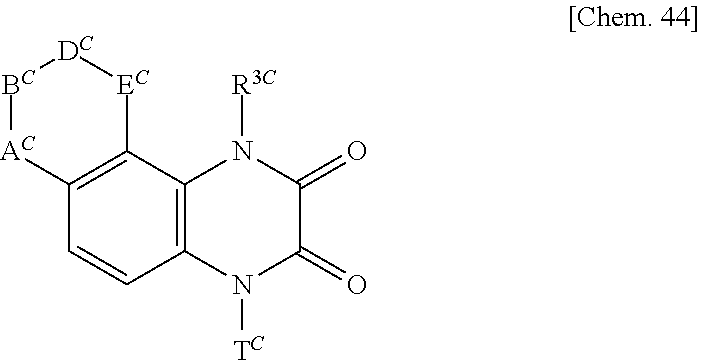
C12=C(C3=C(C=C1)N([TC])C(=O)C(=O)N3[R3C])[EC][DC][BC][AC]2
